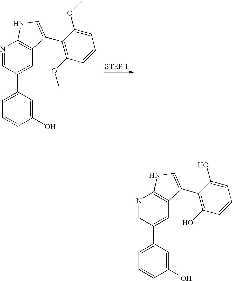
N1=CC(C2=CC=CC(O)=C2)=CC2=C1NC=C2C1=C(OC)C=CC=C1OC.N1=CC(C2=CC=CC(O)=C2)=CC2=C1NC=C2C1=C(O)C=CC=C1O
